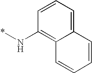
C1=CC=C2C(=C1N*)C=CC=C2
